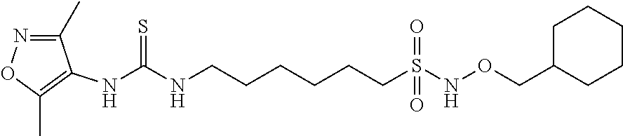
C1(C)=NOC(C)=C1NC(NCCCCCCS(NOCC1CCCCC1)(=O)=O)=S
